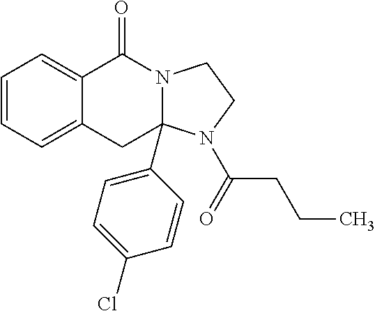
C1=CC=C2C(=C1)C(=O)N1C(C3=CC=C(Cl)C=C3)(C2)N(C(=O)CCC)CC1
